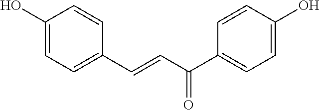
C1(O)=CC=C(C=CC(C2=CC=C(O)C=C2)=O)C=C1
